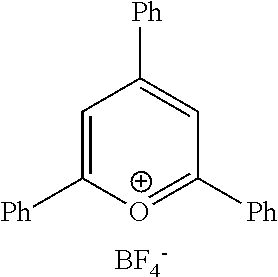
[BF4-].C1([Ph])=CC([Ph])=CC([Ph])=[O+]1
